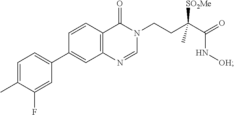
C12=C(C=CC(C3=CC=C(C)C(F)=C3)=C1)C(=O)N(CCC(C(=O)N[OH])([SO2Me])C)C=N2
